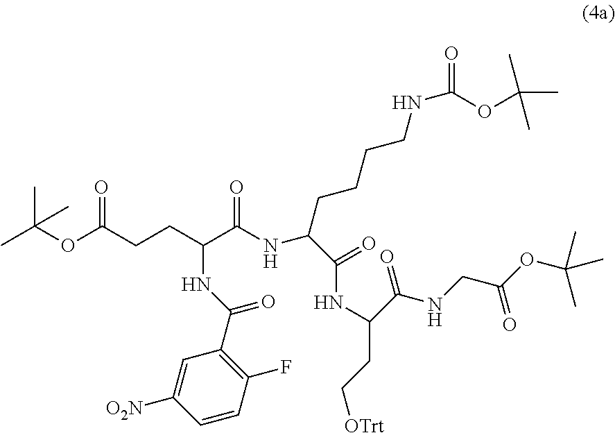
O(C(CCC(C(NC(C(=O)NC(C(NCC(OC(C)(C)C)=O)=O)CC[OTrt])CCCCNC(=O)OC(C)(C)C)=O)NC(C1=C(F)C=CC([O2N])=C1)=O)=O)C(C)(C)C
